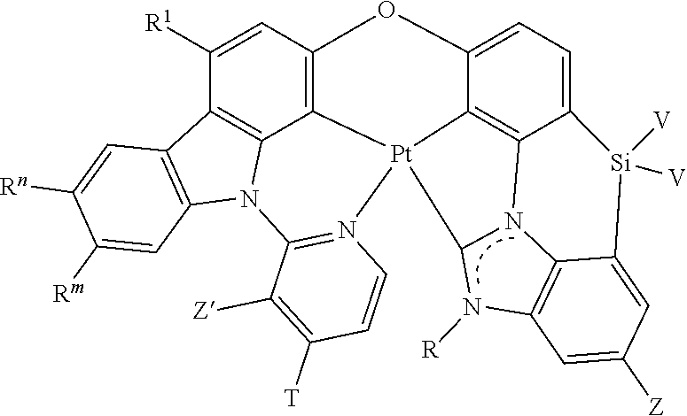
C1([R1])=CC2=C3C4=C1C1=C(N4C4=N(C=CC([T])=C4[Z])[Pt]34C3=C5C(=CC=C3O2)[Si]([V])([V])C2=CC([Z])=CC3=C2N5C4N3[R])C=C([Rm])C([Rn])=C1
